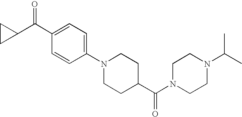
C1(C(C2=CC=C(N3CCC(C(N4CCN(C(C)C)CC4)=O)CC3)C=C2)=O)CC1
